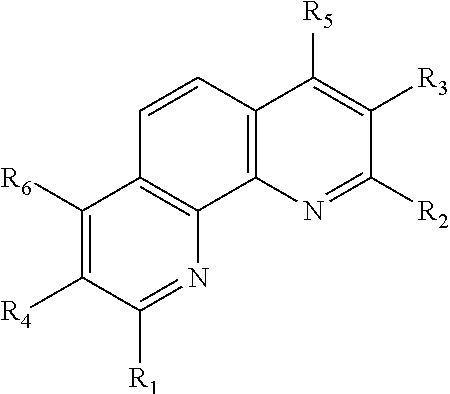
C1([R6])=C([R4])C([R1])=NC2=C1C=CC1=C2N=C([R2])C([R3])=C1[R5]
